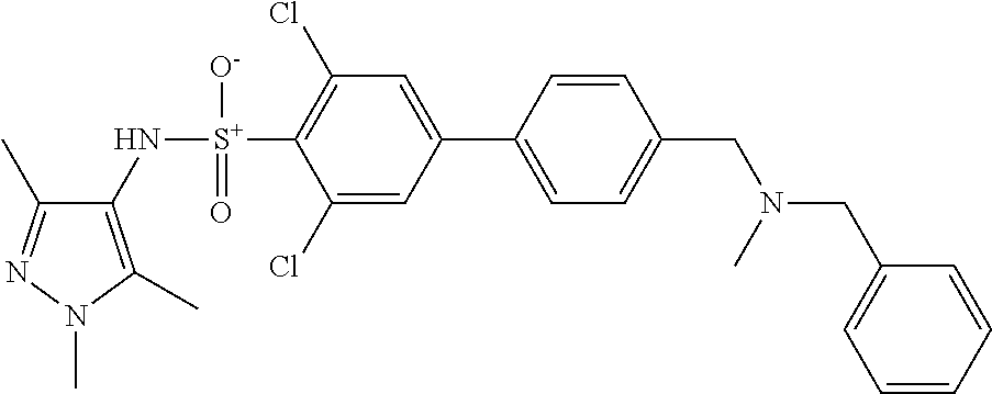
C1(C)=NN(C)C(C)=C1N[S+](C1=C(Cl)C=C(C2=CC=C(CN(CC3=CC=CC=C3)C)C=C2)C=C1Cl)(=O)[O-]
